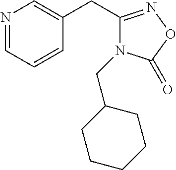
N1=CC=CC(CC2=NOC(=O)N2CC2CCCCC2)=C1
